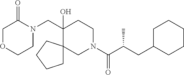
O1CCN(CC2(O)C3(CN(C(=O)C(CC4CCCCC4)C)CC2)CCCC3)C(=O)C1
